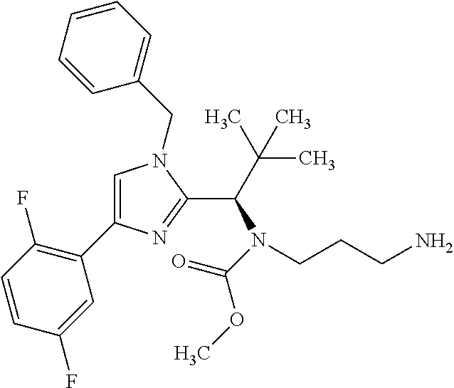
C1(C2=C(F)C=CC(F)=C2)=CN(CC2=CC=CC=C2)C(C(C(C)(C)C)N(CCCN)C(=O)OC)=N1
